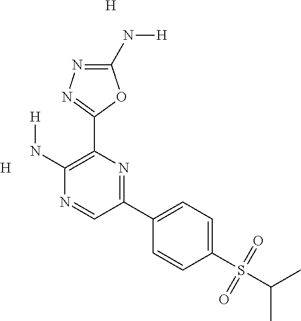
[H].C1(N[H])=NN=C(C2=C(N[H])N=CC(C3=CC=C(S(C(C)C)(=O)=O)C=C3)=N2)O1.[H]
